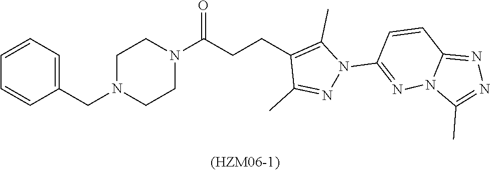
C1(CN2CCN(C(CCC3=C(C)N(C4=NN5C(=NN=C5C)C=C4)N=C3C)=O)CC2)=CC=CC=C1
